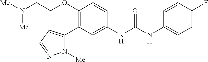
C1(OCCN([Me])[Me])=C(C2=CC=NN2[Me])C=C(NC(NC2=CC=C(F)C=C2)=O)C=C1
